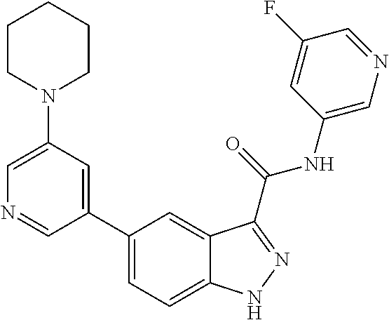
C1(N2CCCCC2)=CN=CC(C2=CC=C3C(=C2)C(C(NC2=CN=CC(F)=C2)=O)=NN3)=C1
